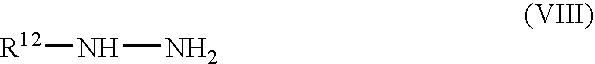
[R12]NN
